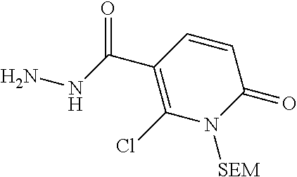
C(C1=C(Cl)N([SEM])C(=O)C=C1)(NN)=O
